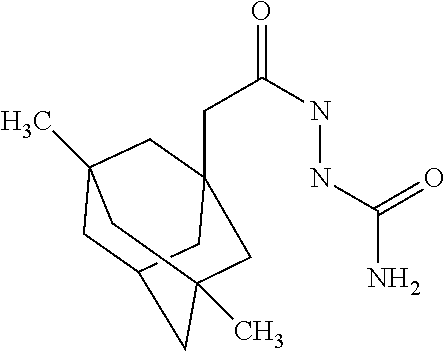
C(C(NNC(N)=O)=O)C12CC3(C)CC(CC(C)(C1)C3)C2
